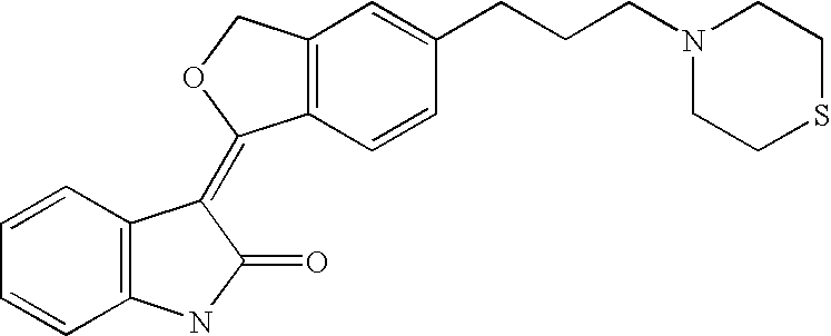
C12=C(C=C(CCCN3CCSCC3)C=C1)COC2=C1C2=C(C=CC=C2)NC1=O
